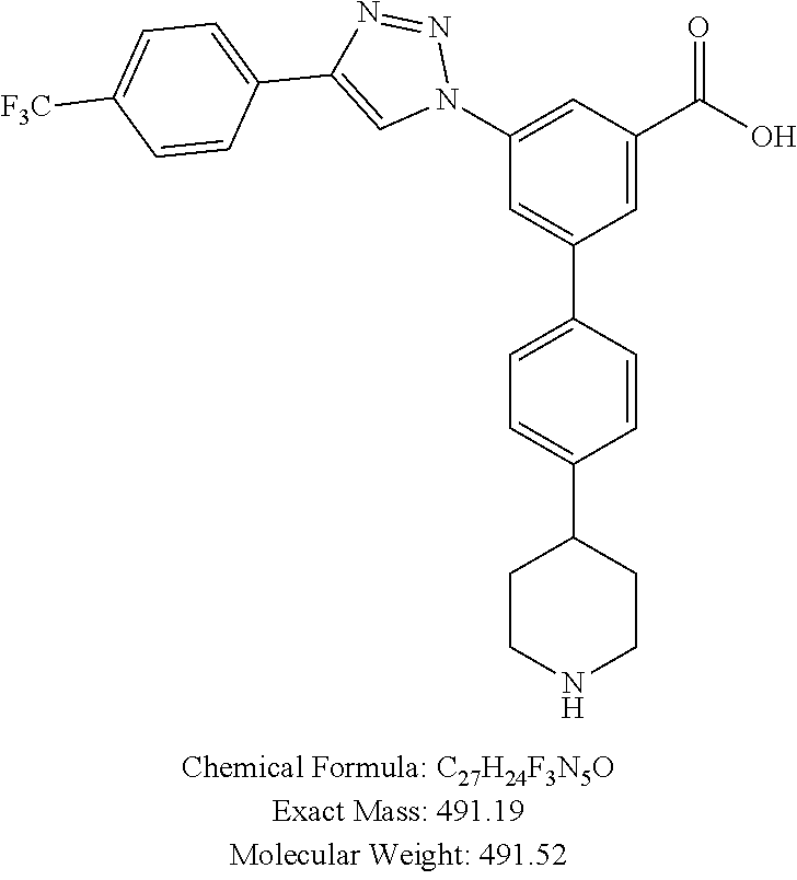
C1(N2N=NC(C3=CC=C([F3C])C=C3)=C2)=CC(C(=O)O)=CC(C2=CC=C(C3CCNCC3)C=C2)=C1
